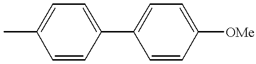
CC1=CC=C(C2=CC=C([OMe])C=C2)C=C1
